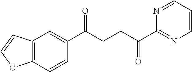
C1(C(CCC(C2=NC=CC=N2)=O)=O)=CC2=C(C=C1)OC=C2
